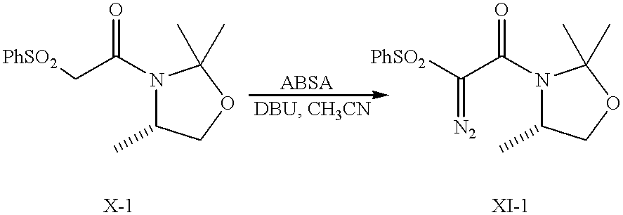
C(C(N1C(C)COC1(C)C)=O)[PhSO2].C(C(N1C(C)COC1(C)C)=O)([PhSO2])=[N2]
